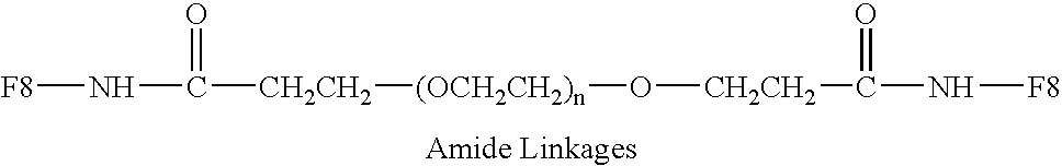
[F8]NC([CH2CH2][(OCH2CH2)n]O[CH2CH2]C(N[F8])=O)=O
